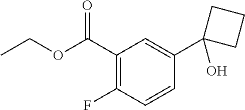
C1(C(OCC)=O)=C(F)C=CC(C2(O)CCC2)=C1
